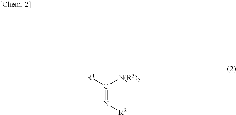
[R1]C([N(R3)2])=N[R2]
